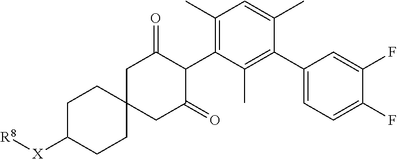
C1C([X][R8])CCC2(C1)CC(=O)C(C1=C(C)C=C(C)C(C3=CC=C(F)C(F)=C3)=C1C)C(=O)C2
